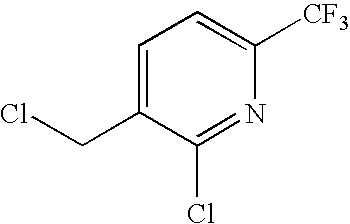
C1=C(CCl)C(Cl)=NC([CF3])=C1
